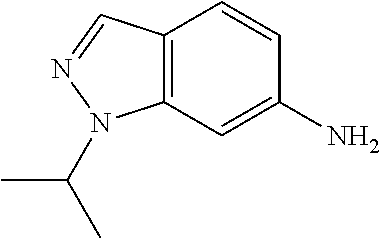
C12=C(C=C(N)C=C1)N(C(C)C)N=C2
